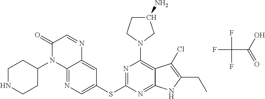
FC(C(O)=O)(F)F.N1=C2C(=CC(SC3=NC(N4CC(N)CC4)=C4C(=N3)NC(CC)=C4Cl)=C1)N=CC(=O)N2C1CCNCC1
